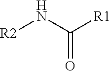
[R2]NC([R1])=O
